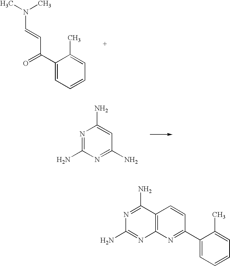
C1(C(C=CN(C)C)=O)=CC=CC=C1C.N1=C(N)N=C(N)C=C1N.C12=C(N=C(C3=CC=CC=C3C)C=C1)N=C(N)N=C2N
